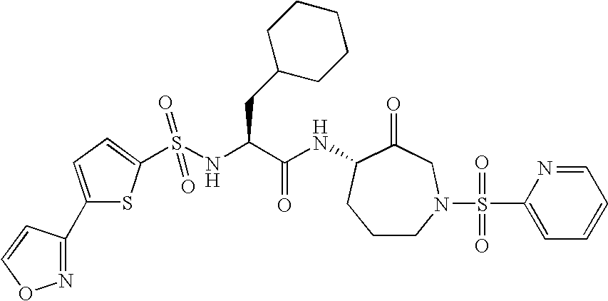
C1CN(S(C2=CC=CC=N2)(=O)=O)CC(=O)C(NC(C(CC2CCCCC2)NS(=O)(=O)C2=CC=C(C3=NOC=C3)S2)=O)C1
